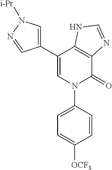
C1(C2=CN([i-Pr])N=C2)=CN(C2=CC=C([OCF3])C=C2)C(=O)C2=C1NC=N2
